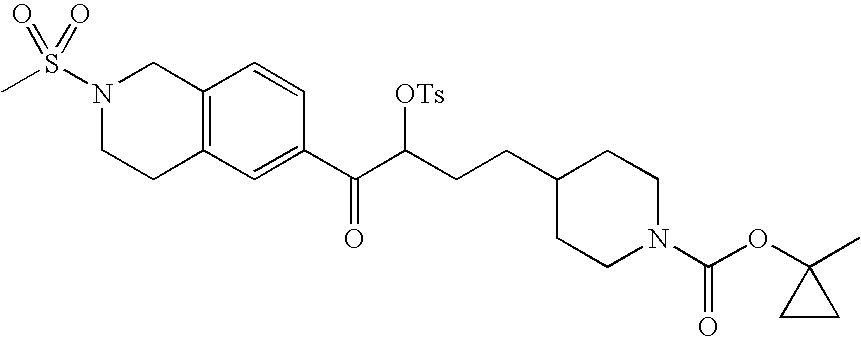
N1(S(C)(=O)=O)CCC2=C(C1)C=CC(C(C(CCC1CCN(C(OC3(C)CC3)=O)CC1)[OTs])=O)=C2
